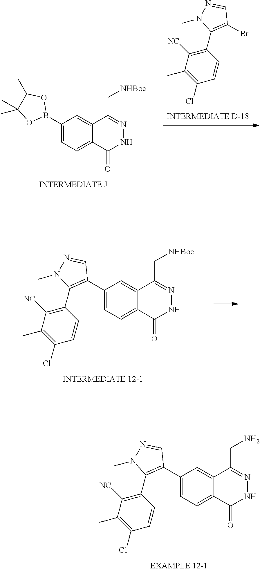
C12=CC=C(C3=C(C4=C([NC])C(C)=C(Cl)C=C4)N(C)N=C3)C=C1C(CN)=NNC2=O.C12=CC=C(C3=C(C4=C([NC])C(C)=C(Cl)C=C4)N(C)N=C3)C=C1C(C[NHBoc])=NNC2=O.BrC1=C(C2=C([NC])C(C)=C(Cl)C=C2)N(C)N=C1.C12=CC=C(B3OC(C)(C)C(C)(C)O3)C=C1C(C[NHBoc])=NNC2=O
